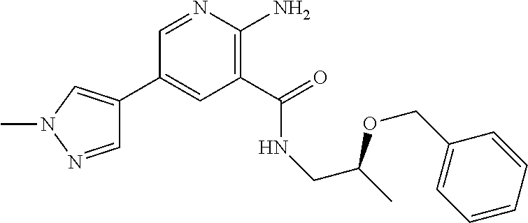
C1(C2=CN(C)N=C2)=CC(C(=O)NCC(OCC2=CC=CC=C2)C)=C(N)N=C1
